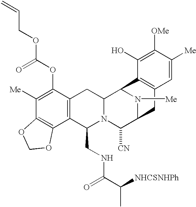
C1([Me])=C(OC(OCC=C)=O)C2=C(C3=C1OCO3)C(CNC(=O)C([NHCSNHPh])C)N1C(C2)C2N([Me])C(C1[CN])CC1=C2C(O)=C([OMe])C([Me])=C1
